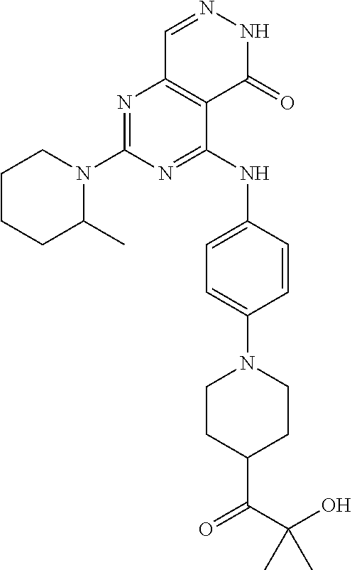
N1=C(N2CCCCC2C)N=C(NC2=CC=C(N3CCC(C(C(O)(C)C)=O)CC3)C=C2)C2=C1C=NNC2=O
